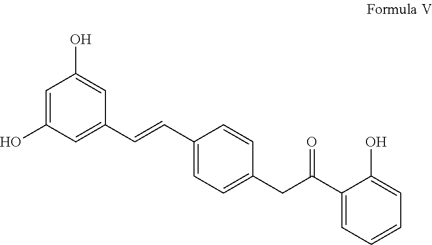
C1=C(O)C=C(C=CC2=CC=C(CC(C3=CC=CC=C3O)=O)C=C2)C=C1O
